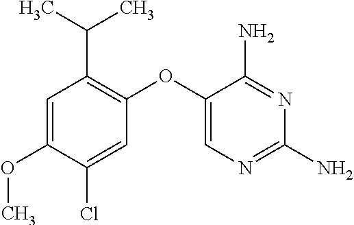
C1=C(OC)C(Cl)=CC(OC2=CN=C(N)N=C2N)=C1C(C)C
